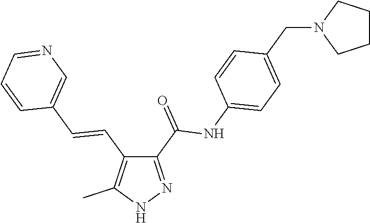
C1(C(=O)NC2=CC=C(CN3CCCC3)C=C2)=NNC(C)=C1C=CC1=CN=CC=C1
